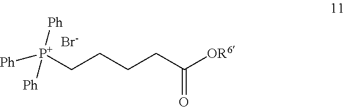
[P+]([Ph])([Ph])([Ph])CCCCC([OR6])=O.[Br-]
